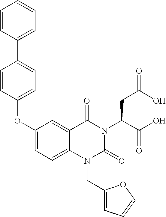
C1=C(OC2=CC=C(C3=CC=CC=C3)C=C2)C=C2C(=C1)N(CC1=CC=CO1)C(=O)N(C(C(=O)O)CC(O)=O)C2=O
